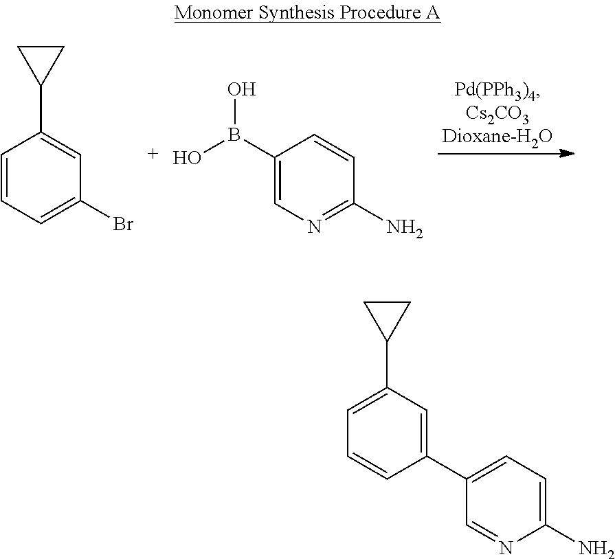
C1=CC=C(Br)C=C1C1CC1.C1(B(O)O)=CN=C(N)C=C1.C1=C(C2CC2)C=C(C2=CC=C(N)N=C2)C=C1
